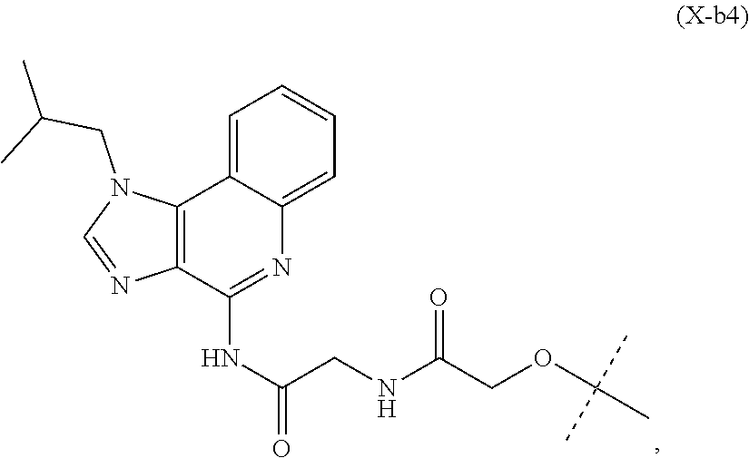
C12=C(C(NC(CNC(COC(C)(C)C)=O)=O)=NC3=CC=CC=C13)N=CN2CC(C)C
